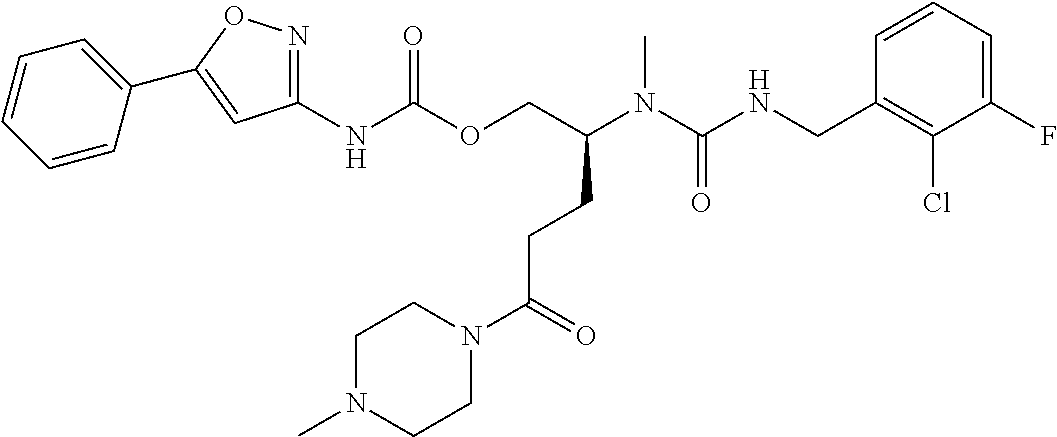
C1=CC(CNC(N(C)C(COC(NC2=NOC(C3=CC=CC=C3)=C2)=O)CCC(N2CCN(C)CC2)=O)=O)=C(Cl)C(F)=C1
